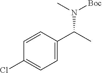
C1=C(C(C)N([Boc])C)C=CC(Cl)=C1
